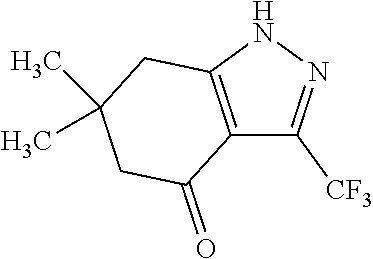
C12=C(NN=C1[CF3])CC(C)(C)CC2=O
